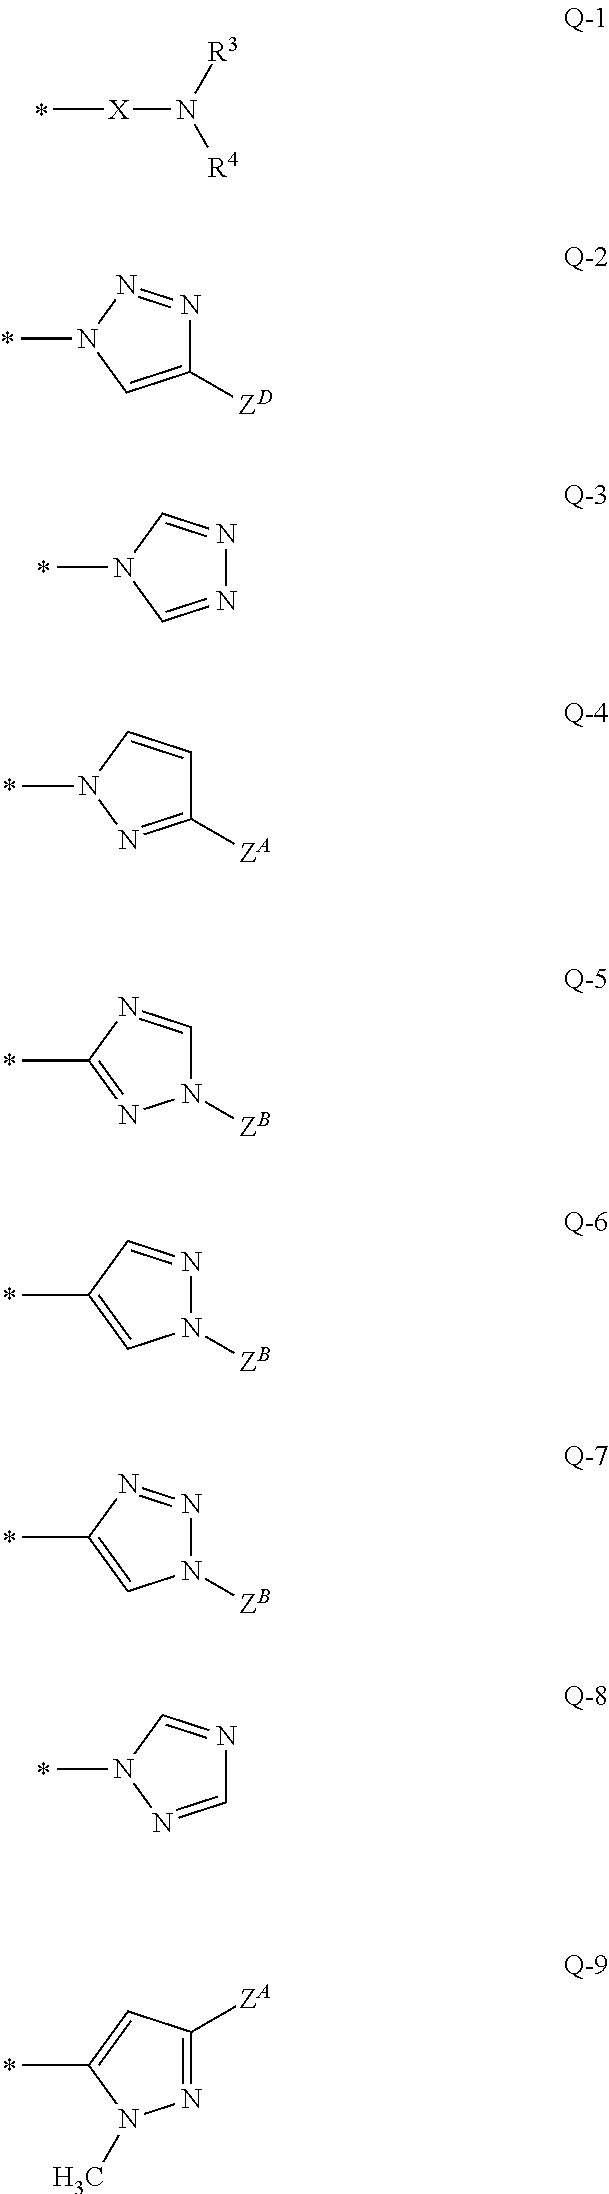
C[X]N([R3])[R4].C1([ZD])=CN(C)N=N1.N1=CN(C)C=N1.C1([ZA])=NN(C)C=C1.N1([ZB])C=NC(C)=N1.N1([ZB])N=CC(C)=C1.N1([ZB])N=NC(C)=C1.C1=NN(C)C=N1.N1=C([ZA])C=C(C)N1C
